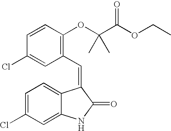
C1=CC(OC(C(OCC)=O)(C)C)=C(C=C2C3=CC=C(Cl)C=C3NC2=O)C=C1Cl
